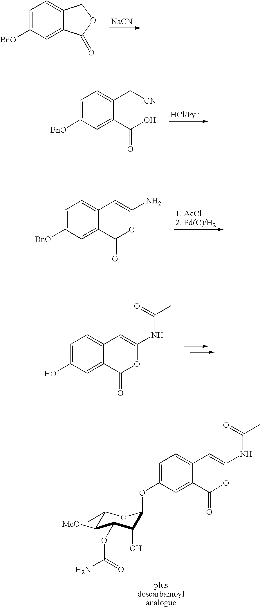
[NaCN].C1=C([BnO])C=C2C(=C1)COC2=O.C1=C([BnO])C=C(C(O)=O)C(C[CN])=C1.C1=C([BnO])C=C2C(=C1)C=C(N)OC2=O.C1=C(O)C=C2C(=C1)C=C(NC(C)=O)OC2=O.C1=C(OC2C(O)C(OC(N)=O)C([MeO])C(C)(C)O2)C=C2C(=C1)C=C(NC(C)=O)OC2=O
